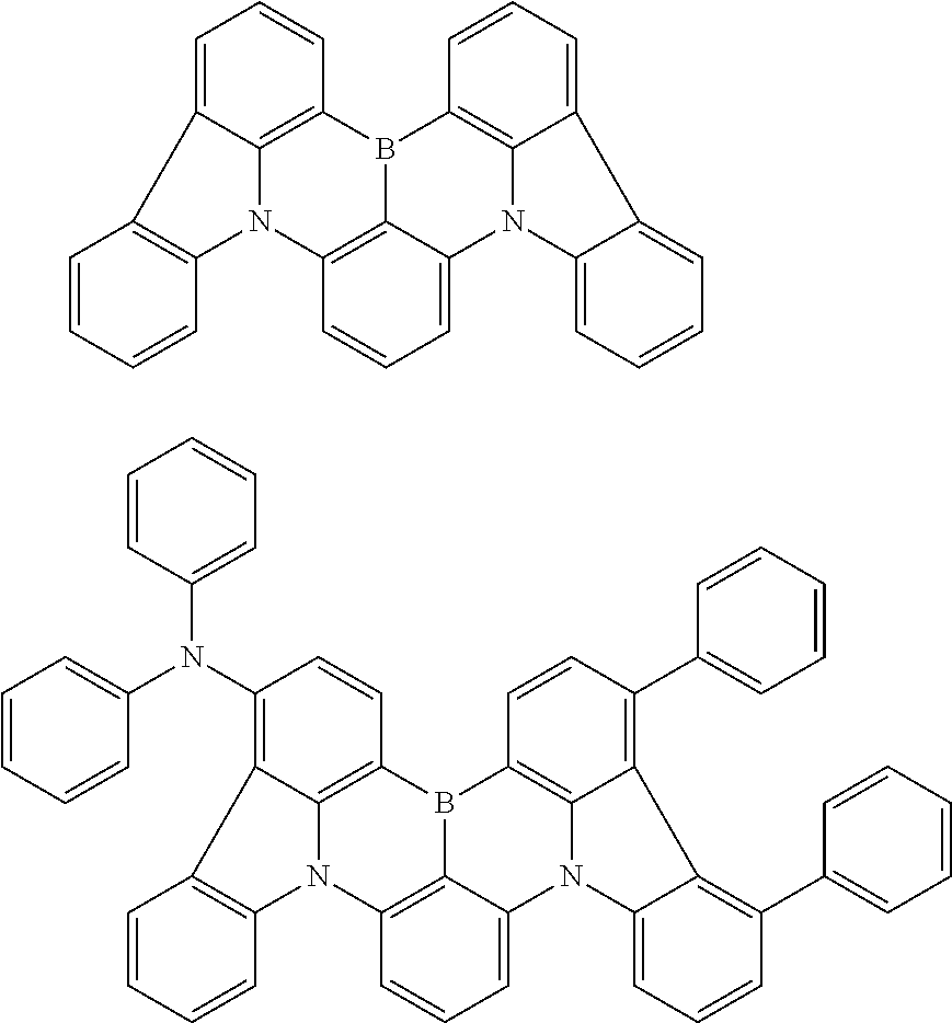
C1=CC=CC2=C1C1=CC=CC3=C1N2C1=C2B3C3=C4N(C2=CC=C1)C1=CC=CC=C1C4=CC=C3.C1=CC=CC2=C1C1=C(N(C3=CC=CC=C3)C3=CC=CC=C3)C=CC3=C1N2C1=C2B3C3=C4N(C2=CC=C1)C1=CC=CC(C2=CC=CC=C2)=C1C4=C(C1=CC=CC=C1)C=C3
